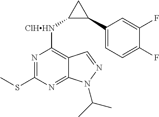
N1=C(SC)N=C2C(=C1[ClHHN]C1C(C3=CC=C(F)C(F)=C3)C1)C=NN2C(C)C
